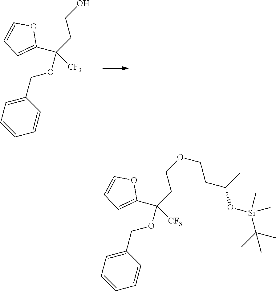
C(CCO)(OCC1=CC=CC=C1)([CF3])C1=CC=CO1.C(CCOCCC(O[Si](C)(C)C(C)(C)C)C)(OCC1=CC=CC=C1)([CF3])C1=CC=CO1
